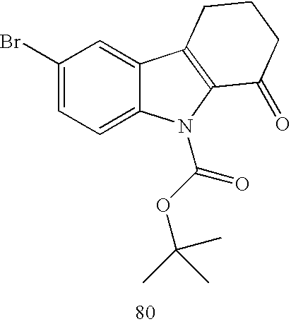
O=C1C2=C(C3=CC(Br)=CC=C3N2C(OC(C)(C)C)=O)CCC1
